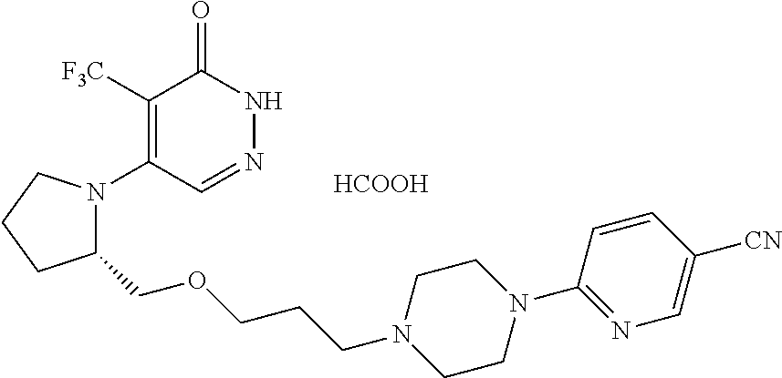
C1([F3C])=C(N2C(COCCCN3CCN(C4=NC=C([CN])C=C4)CC3)CCC2)C=NNC1=O.[HCOOH]
